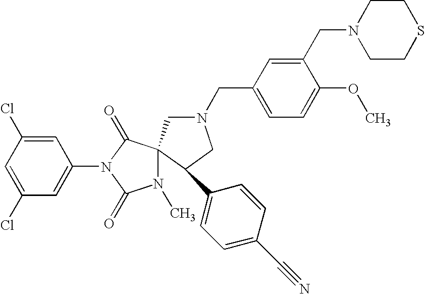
C1(Cl)=CC(Cl)=CC(N2C(=O)N(C)C3(C2=O)CN(CC2=CC=C(OC)C(CN4CCSCC4)=C2)CC3C2=CC=C(C#N)C=C2)=C1
